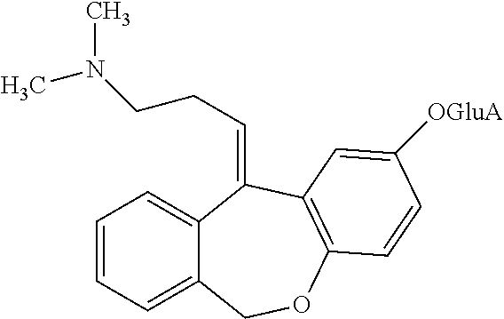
C12=CC=CC=C1COC1=C(C2=CCCN(C)C)C=C([OGluA])C=C1
